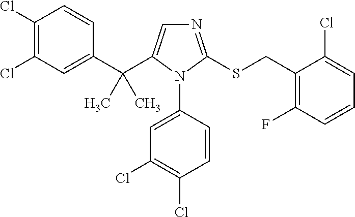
C1(C(C2=CN=C(SCC3=C(F)C=CC=C3Cl)N2C2=CC(Cl)=C(Cl)C=C2)(C)C)=CC(Cl)=C(Cl)C=C1
